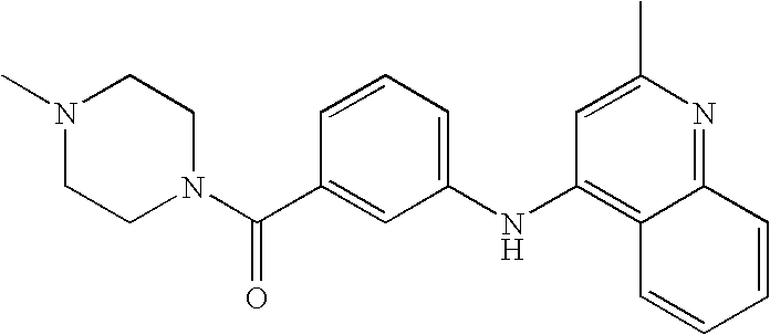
N1(C(C2=CC(NC3=C4C(=NC(C)=C3)C=CC=C4)=CC=C2)=O)CCN(C)CC1
